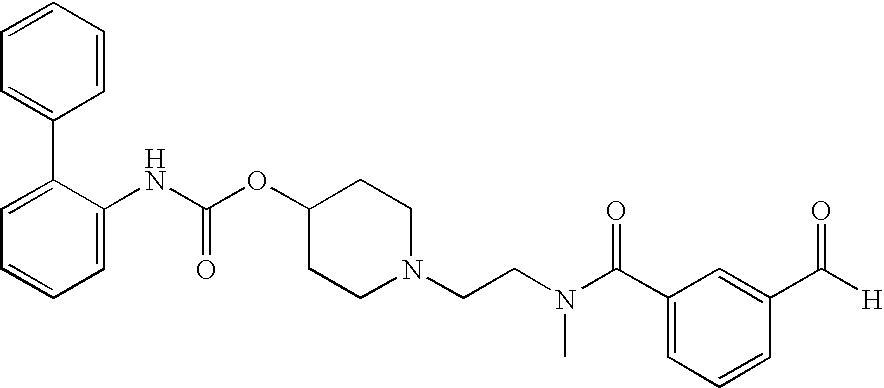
C1=CC=CC=C1C1=CC=CC=C1NC(OC1CCN(CCN(C(C2=CC=CC(C([H])=O)=C2)=O)C)CC1)=O
